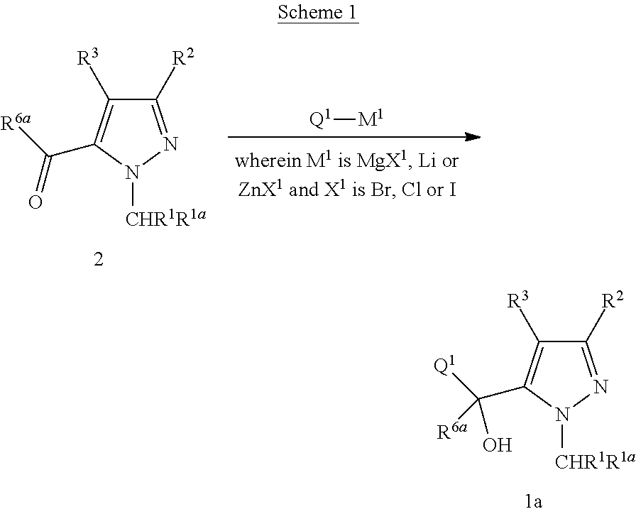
C1([R2])=NN([CHR1R1a])C(C([Q1])(O)[R6a])=C1[R3].C1([R2])=NN([CHR1R1a])C(C([R6a])=O)=C1[R3].[Q1][M1]
